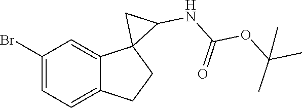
C1(Br)=CC=C2C(=C1)C1(CC2)C(NC(OC(C)(C)C)=O)C1
